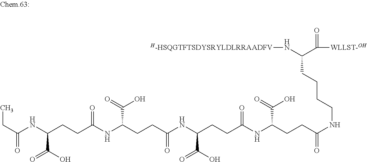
C(NC(CCC(NC(CCC(NC(CCC(NCCCCC(N[H-HSQGTFTSDYSRYLDLRRAADFV])C(=O)[WLLST-OH])=O)C(=O)O)=O)C(O)=O)=O)C(=O)O)(CCC(NC(CC)=O)C(O)=O)=O
